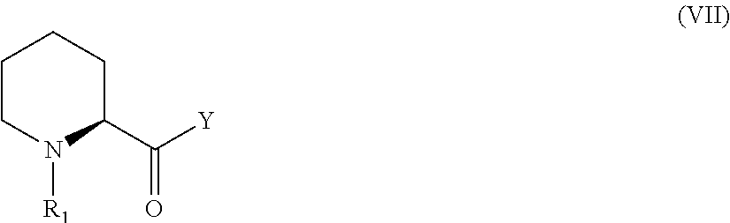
C1CN([R1])C(C([Y])=O)CC1
